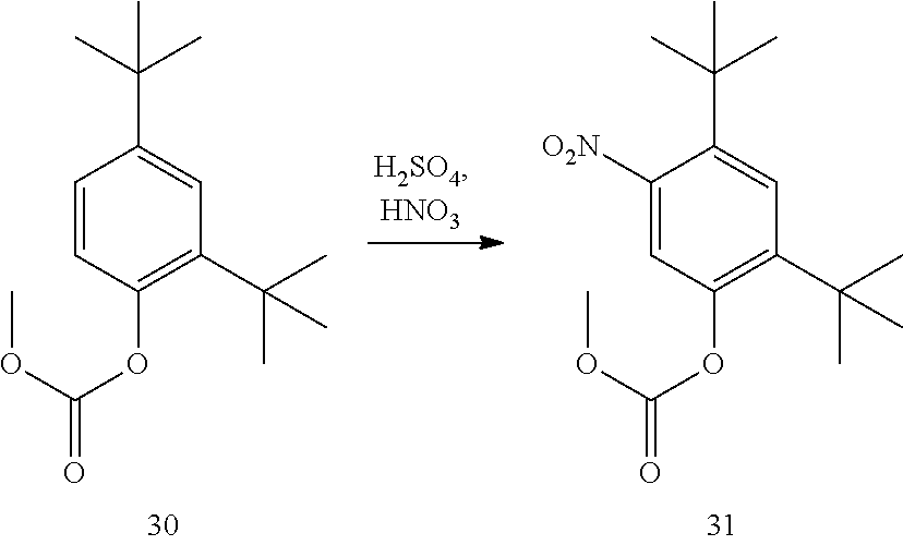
C1=CC(OC(OC)=O)=C(C(C)(C)C)C=C1C(C)(C)C.C1([O2N])=CC(OC(OC)=O)=C(C(C)(C)C)C=C1C(C)(C)C
